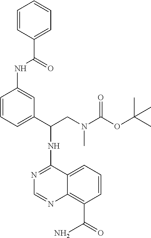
N(C1=NC=NC2=C(C(=O)N)C=CC=C12)C(CN(C(OC(C)(C)C)=O)C)C1=CC=CC(NC(C2=CC=CC=C2)=O)=C1
